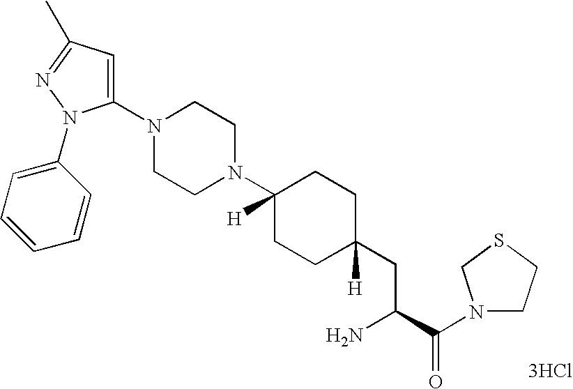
[3HCl].C1(N2CCN(C3([H])CCC(CC(N)C(N4CCSC4)=O)([H])CC3)CC2)=CC(C)=NN1C1=CC=CC=C1
